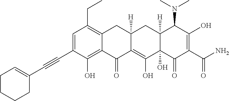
C1=C(C#CC2=CCCCC2)C(O)=C2C(=C1CC)CC1([H])C(=C(O)C3(O)C([H])(C1)C(N(C)C)C(O)=C(C(N)=O)C3=O)C2=O
